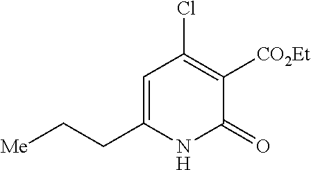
[Me]CCC1=CC(Cl)=C([CO2Et])C(=O)N1
